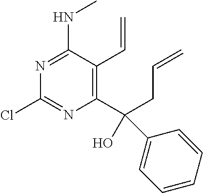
N1=C(NC)C(C=C)=C(C(CC=C)(C2=CC=CC=C2)O)N=C1Cl
